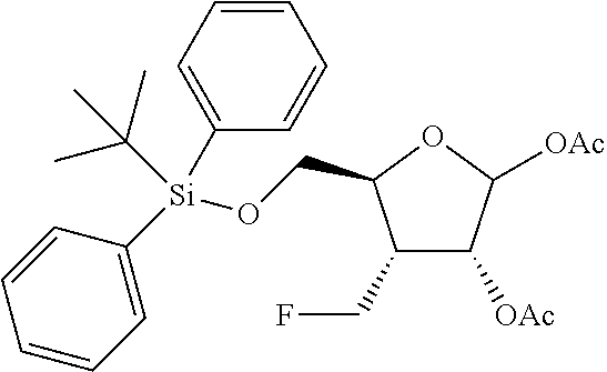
C1(CF)C([OAc])C([OAc])OC1CO[Si](C1=CC=CC=C1)(C(C)(C)C)C1=CC=CC=C1
